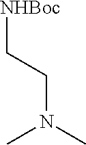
[NHBoc]CCN(C)C
